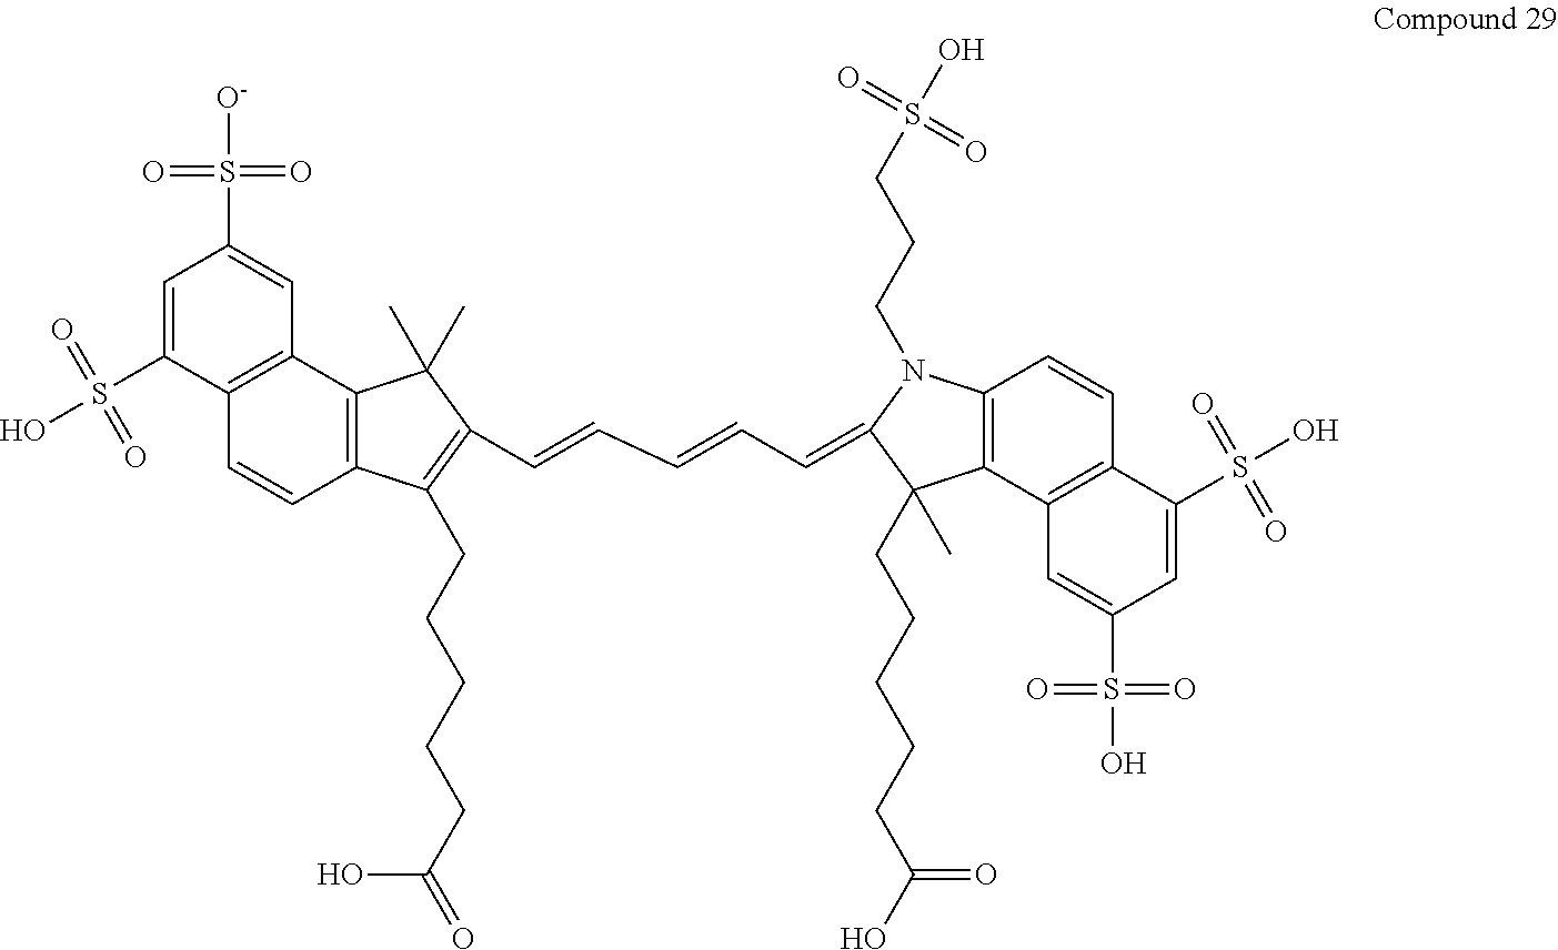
C1=C(S(=O)(=O)O)C2=C(C=C1S(=O)(=O)[O-])C1=C(C=C2)C(CCCCCC(=O)O)=C(C=CC=CC=C2N(CCCS(=O)(=O)O)C3=C(C4=C(C=C3)C(S(=O)(=O)O)=CC(S(=O)(=O)O)=C4)C2(CCCCCC(O)=O)C)C1(C)C
